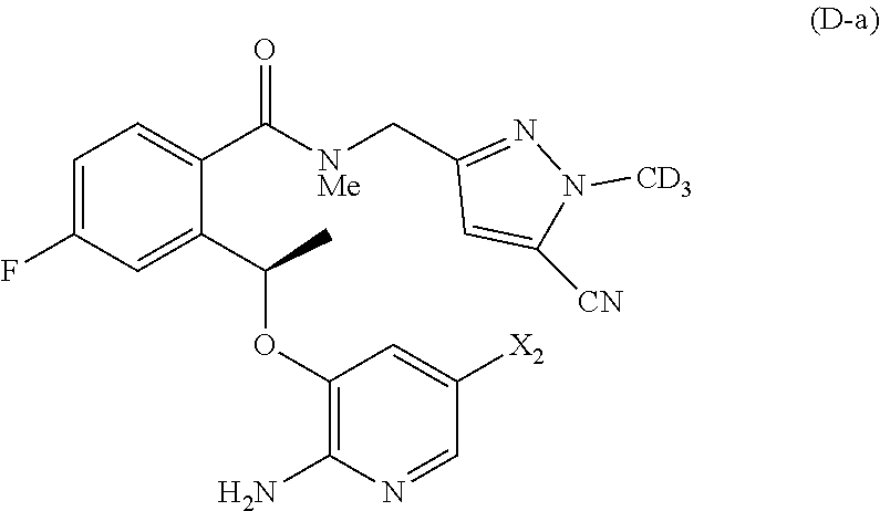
C1=C(F)C=C(C(C)OC2=C(N)N=CC([X2])=C2)C(C([NMe]CC2=NN([CD3])C([CN])=C2)=O)=C1
